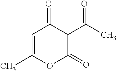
C1=C(C)OC(=O)C(C(C)=O)C1=O
